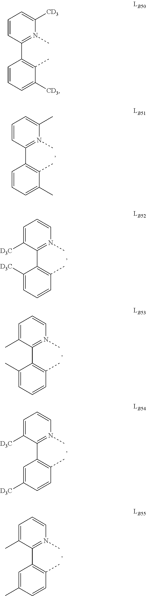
C1=CC(C2=C(C)C(C)=CC=C2)=N(C)C(C)=C1.C1=C([D3C])C(C2=C(C)C=CC=C2[D3C])=N(C)C=C1.C1=C(C)C(C2=C(C)C=CC=C2C)=N(C)C=C1.C1=C([D3C])C(C2=C(C)C=CC([D3C])=C2)=N(C)C=C1.C1=C(C)C(C2=C(C)C=CC(C)=C2)=N(C)C=C1.C1=CC(C2=C(C)C([CD3])=CC=C2)=N(C)C([CD3])=C1
